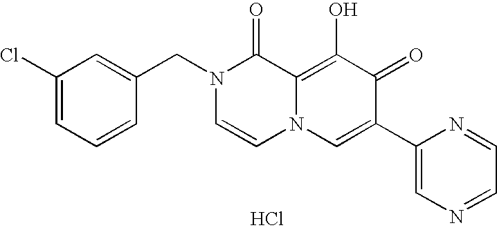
C1(Cl)=CC=CC(CN2C=CN3C(=C(O)C(=O)C(C4=CN=CC=N4)=C3)C2=O)=C1.Cl
